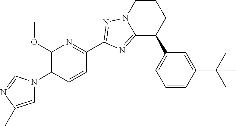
C12=NC(C3=NC(OC)=C(N4C=C(C)N=C4)C=C3)=NN1CCCC2C1=CC=CC(C(C)(C)C)=C1
